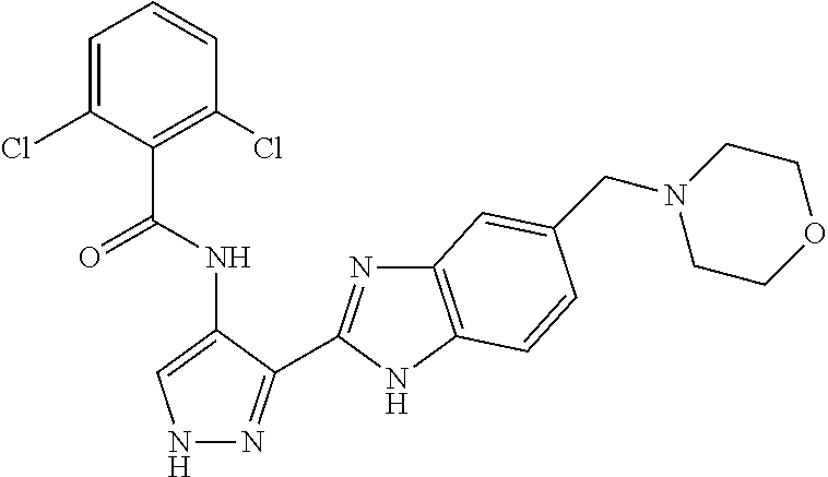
N1N=C(C2=NC3=C(N2)C=CC(CN2CCOCC2)=C3)C(NC(C2=C(Cl)C=CC=C2Cl)=O)=C1
